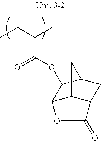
C(C(CC)(C)C)(OC1C2C3C(CC1C3)C(=O)O2)=O
